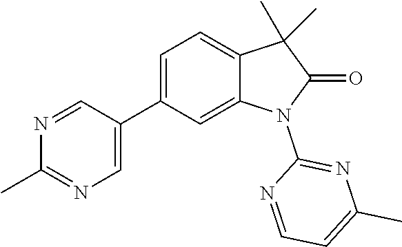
C1=C(C2=CN=C(C)N=C2)C=C2C(=C1)C(C)(C)C(=O)N2C1=NC(C)=CC=N1
